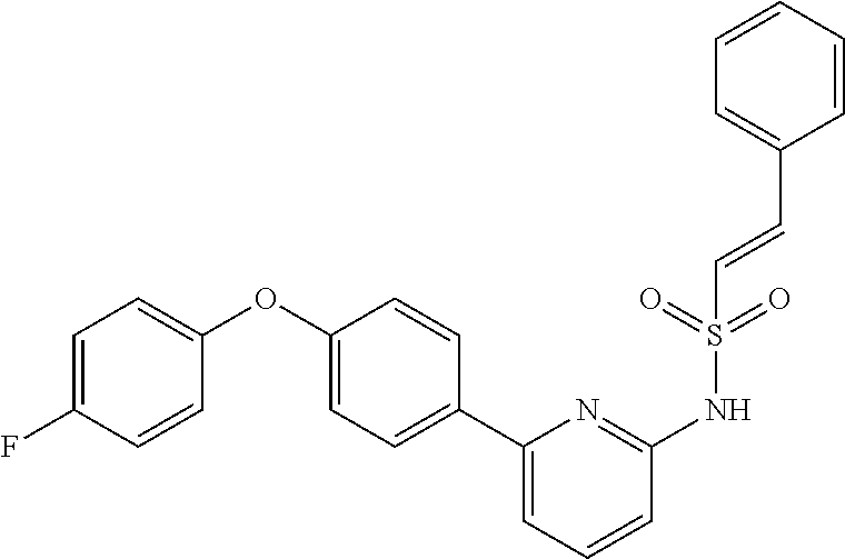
C1=C(F)C=CC(OC2=CC=C(C3=CC=CC(NS(=O)(=O)C=CC4=CC=CC=C4)=N3)C=C2)=C1
